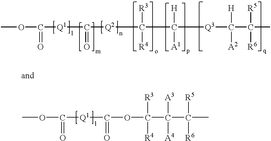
O(C([Q1]C([Q2]C(C([H])([A1])[Q3]C([H])([A2])C([R5])([R6])C)([R3])[R4])=O)=O)C.COC([Q1]C(=O)OC([R3])([R4])C(C(C)([R5])[R6])([A3])[A4])=O
